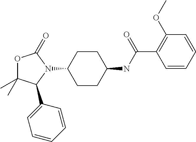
O1C(C)(C)C(C2=CC=CC=C2)N(C2CCC(NC(C3=C(OC)C=CC=C3)=O)CC2)C1=O
